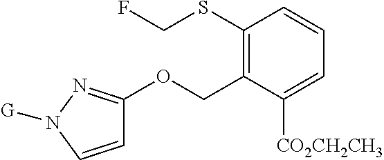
C1=CN([G])N=C1OCC1=C(SCF)C=CC=C1[CO2CH2CH3]
